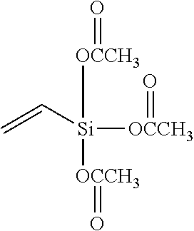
[OCCH3]([Si]([OCCH3]=O)([OCCH3]=O)C=C)=O
